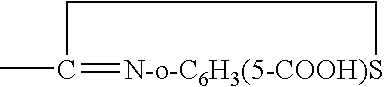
CC1=[N-o-C6H3(5-COOH)S]CC1
